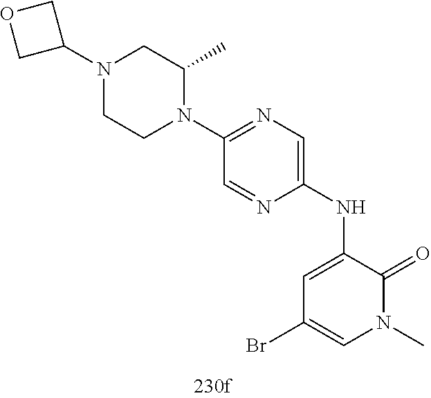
N1=C(N2C(C)CN(C3COC3)CC2)C=NC(NC2=CC(Br)=CN(C)C2=O)=C1
